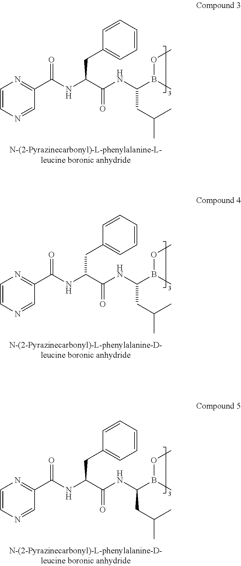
C1=CN=CC(C(NC(C(NC(B(C)OC)CC(C)C)=O)CC2=CC=CC=C2)=O)=N1.C1=CN=CC(C(NC(C(NC(B(C)OC)CC(C)C)=O)CC2=CC=CC=C2)=O)=N1.C1=CN=CC(C(NC(C(NC(B(C)OC)CC(C)C)=O)CC2=CC=CC=C2)=O)=N1
